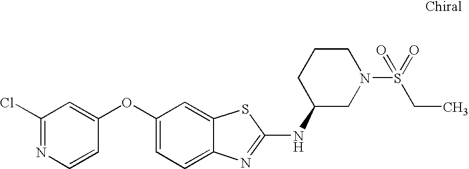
N1=C(Cl)C=C(OC2=CC=C3C(=C2)SC(NC2CN(S(CC)(=O)=O)CCC2)=N3)C=C1
